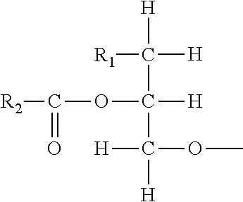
[R1]C([H])([H])C(C([H])(OC)[H])(OC([R2])=O)[H]
